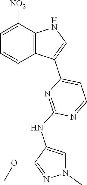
C12=C(C([NO2])=CC=C1)NC=C2C1=CC=NC(NC2=CN(C)N=C2OC)=N1
